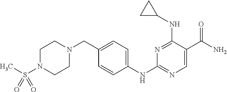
N1=C(NC2CC2)C(C(N)=O)=CN=C1NC1=CC=C(CN2CCN(S(C)(=O)=O)CC2)C=C1
